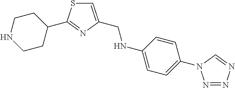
C1CNCCC1C1=NC(CNC2=CC=C(N3N=NN=C3)C=C2)=CS1
